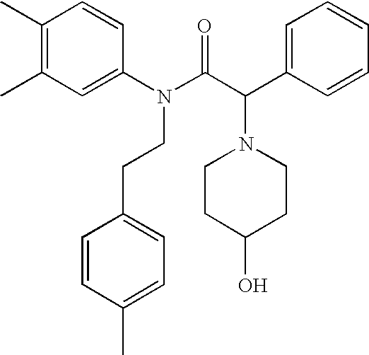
C1(C)=C(C)C=C(N(C(C(C2=CC=CC=C2)N2CCC(O)CC2)=O)CCC2=CC=C(C)C=C2)C=C1
